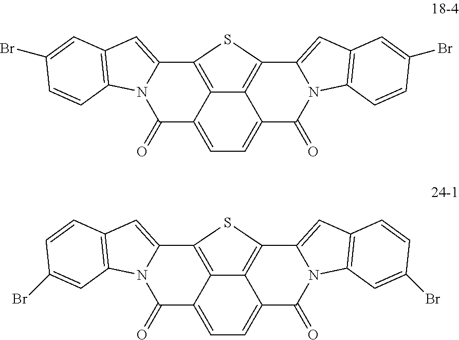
C12=C3C4=CC5=C(N4C(=O)C1=CC=C1C2=C(C2=CC4=C(N2C1=O)C=CC(Br)=C4)S3)C=CC(Br)=C5.C12=C3C4=CC5=C(N4C(=O)C1=CC=C1C2=C(C2=CC4=C(N2C1=O)C=C(Br)C=C4)S3)C=C(Br)C=C5
